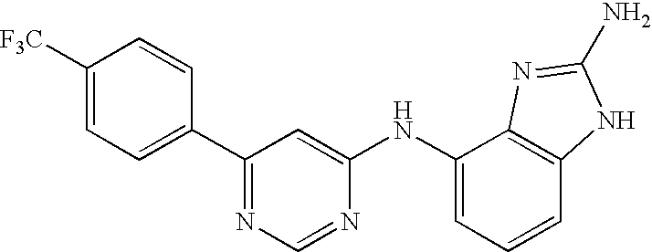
C1([F3C])=CC=C(C2=NC=NC(NC3=CC=CC4=C3N=C(N)N4)=C2)C=C1
